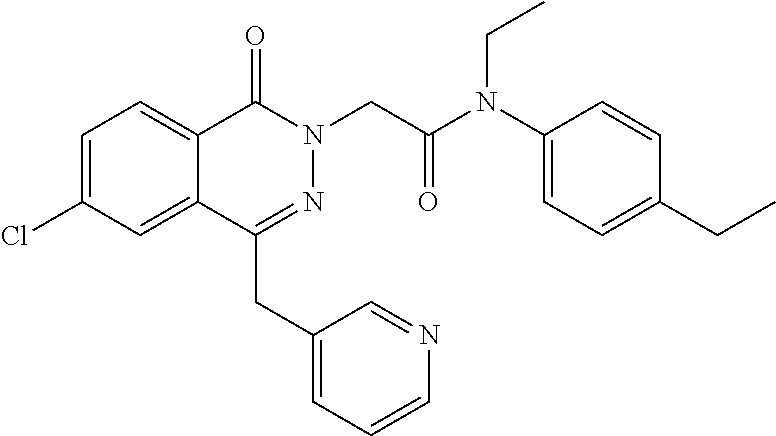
C1=C(Cl)C=C2C(=C1)C(=O)N(CC(=O)N(C1=CC=C(CC)C=C1)CC)N=C2CC1=CC=CN=C1
